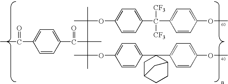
CC(=O)C1=CC=C(C(=O)C(C(C)(C)OC2=CC=C(C(C3=CC=C(OC)C=C3)([CF3])[CF3])C=C2)(C)C(C)(C)OC2=CC=C(C3(C4=CC=C(OC)C=C4)CC4CCC3C4)C=C2)C=C1
